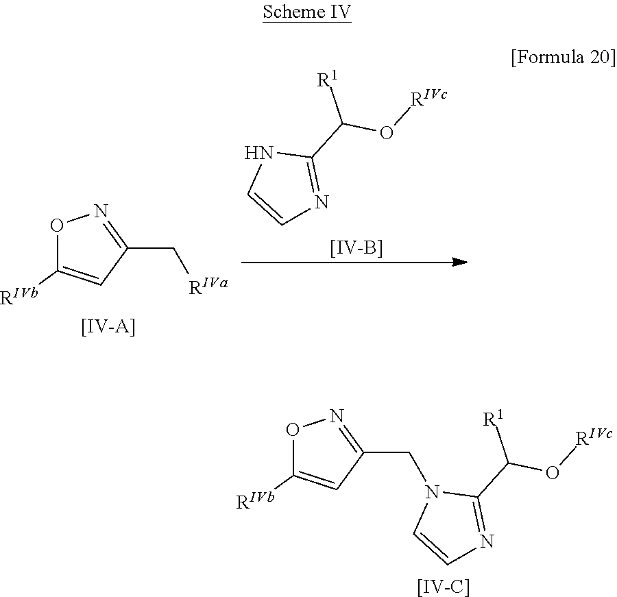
N1C=CN=C1C([R1])O[RIVc].[[IV-B]].O1C([RIVb])=CC(C[RIVa])=N1.[[IV-A]].O1C([RIVb])=CC(CN2C=CN=C2C([R1])O[RIVc])=N1.[[IV-C]]
